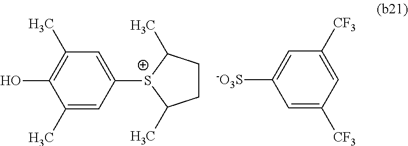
C1([S+]2C(C)CCC2C)=CC(C)=C(O)C(C)=C1.C1=C([CF3])C=C([-O3S])C=C1[CF3]
